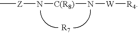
C[Z]N[C(R8)]N[W][R4]
